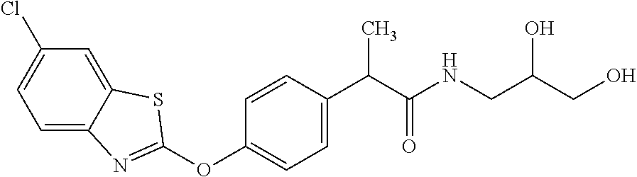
C1(OC2=NC3=CC=C(Cl)C=C3S2)=CC=C(C(C(NCC(CO)O)=O)C)C=C1
